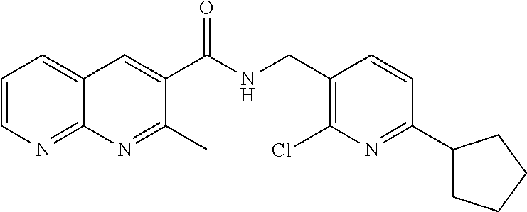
C1=CN=C2C(=C1)C=C(C(NCC1=C(Cl)N=C(C3CCCC3)C=C1)=O)C(C)=N2
